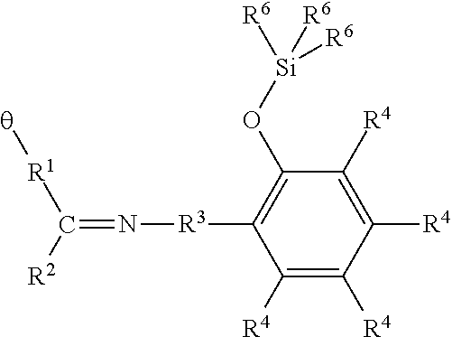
C1([R4])=C([R4])C([R4])=C([R4])C(O[Si]([R6])([R6])[R6])=C1[R3]N=C([R1][q])[R2]
